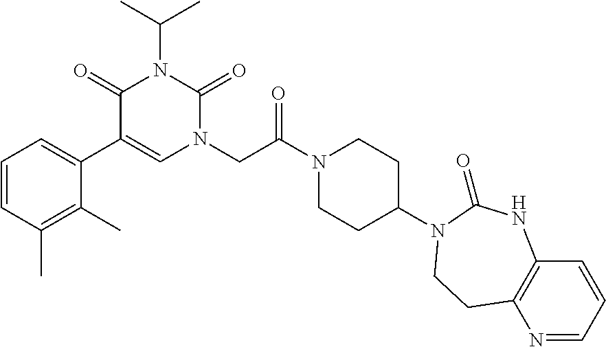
C1=CC(C)=C(C)C(C2=CN(CC(N3CCC(N4C(=O)NC5=C(N=CC=C5)CC4)CC3)=O)C(=O)N(C(C)C)C2=O)=C1
